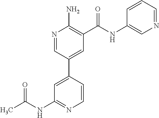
N1=CC(C2=CC(NC(C)=O)=NC=C2)=CC(C(NC2=CN=CC=C2)=O)=C1N
